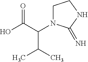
OC(C(C(C)C)N1CCNC1=N)=O
